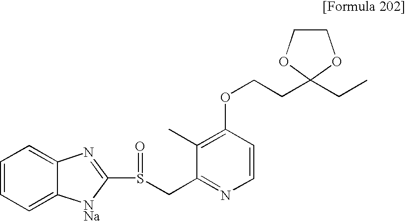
C1COC(CCOC2=C(C)C(CS(=O)C3=NC4=CC=CC=C4[NNa]3)=NC=C2)(CC)O1
